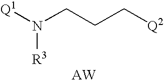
[Q1]N(CCC[Q2])[R3].[AW]
